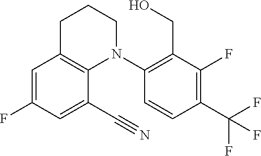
C1=C(F)C=C(C#N)C2=C1CCCN2C1=C(CO)C(F)=C(C(F)(F)F)C=C1
